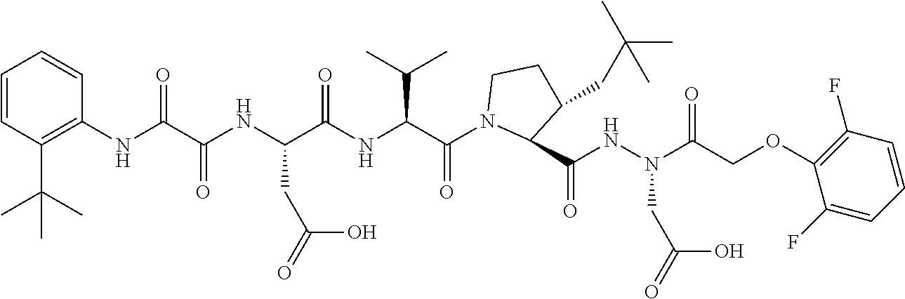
C1(NC(C(NC(C(NC(C(N2C(C(=O)NN(C(=O)COC3=C(F)C=CC=C3F)CC(=O)O)C(CC(C)(C)C)CC2)=O)C(C)C)=O)CC(=O)O)=O)=O)=C(C(C)(C)C)C=CC=C1
